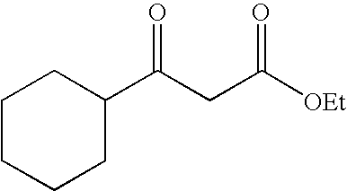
C1CCCC(C(CC([OEt])=O)=O)C1
